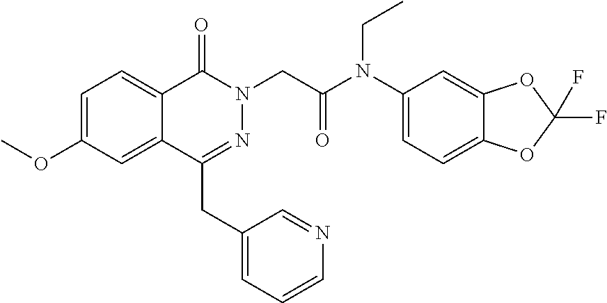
C1=C(OC)C=C2C(=C1)C(=O)N(CC(=O)N(C1=CC=C3C(=C1)OC(F)(F)O3)CC)N=C2CC1=CC=CN=C1
